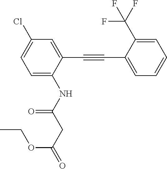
C(#CC1=CC=CC=C1C(F)(F)F)C1=CC(Cl)=CC=C1NC(=O)CC(OCC)=O
